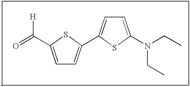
C1=C(C(=O)[H])SC(C2=CC=C(N(CC)CC)S2)=C1
